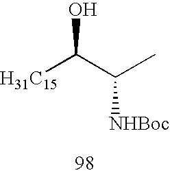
[H31C15]C(C(C)[NHBoc])O
